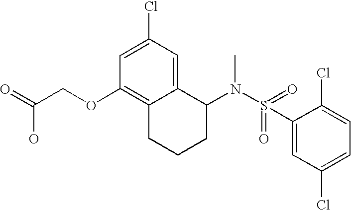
C1=C(Cl)C=C2C(=C1OCC(=O)O)CCCC2N(S(=O)(C1=CC(Cl)=CC=C1Cl)=O)C
